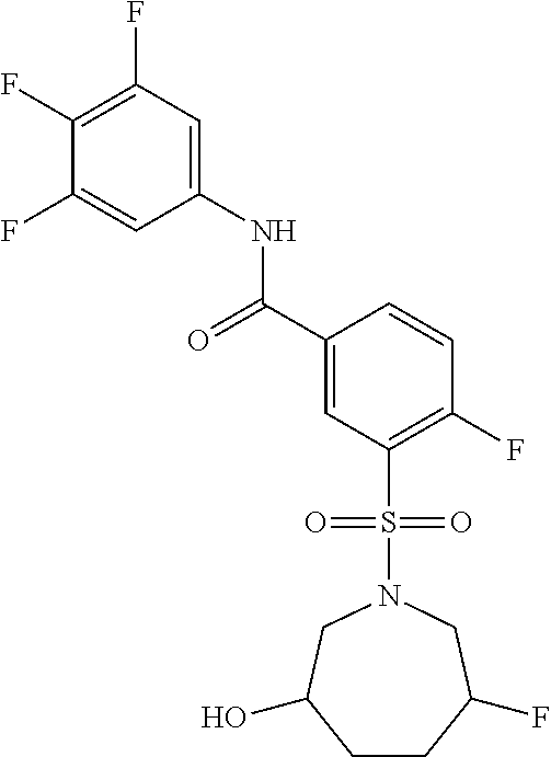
C(C1=CC(S(N2CC(F)CCC(O)C2)(=O)=O)=C(F)C=C1)(=O)NC1=CC(F)=C(F)C(F)=C1
